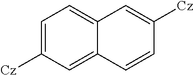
C1=C([Cz])C=C2C(=C1)C=C([Cz])C=C2
